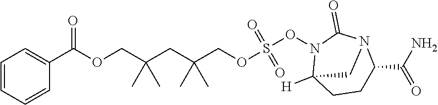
C1=C(C(OCC(CC(COS(=O)(=O)ON2C3([H])CCC(C(=O)N)N(C2=O)C3)(C)C)(C)C)=O)C=CC=C1
